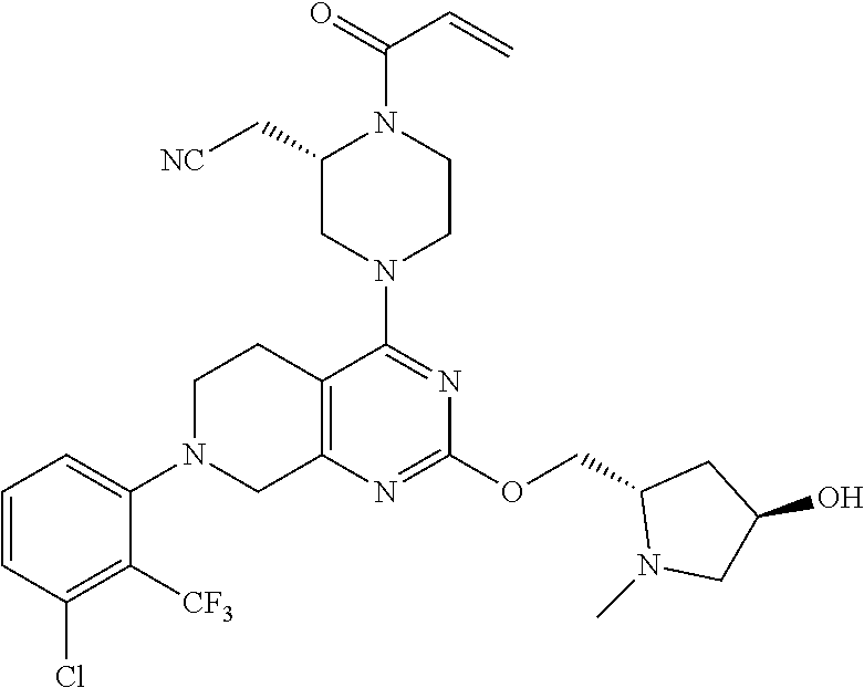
C12=C(N=C(OCC3N(C)CC(O)C3)N=C1N1CCN(C(=O)C=C)C(C[NC])C1)CN(C1=CC=CC(Cl)=C1[CF3])CC2
